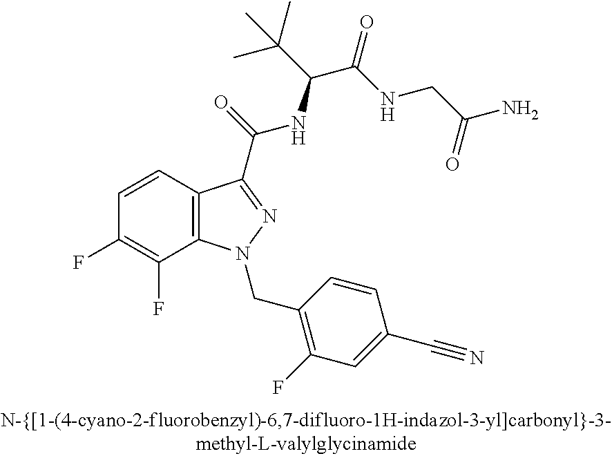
C1=CC2=C(C(F)=C1F)N(CC1=C(F)C=C(C#N)C=C1)N=C2C(=O)NC(C(C)(C)C)C(=O)NCC(=O)N
